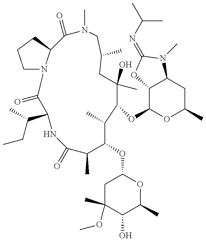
C1N2C(CC1)C(=O)N(C)CC(C)CC(C)(O)C(OC1OC(C)CC3C1OC(=NC(C)C)N3C)C(C)C(OC1CC(OC)(C)C(O)C(C)O1)C(C)C(=O)NC(C(CC)C)C2=O
